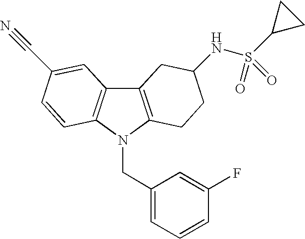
C1(CN2C3=C(C4=C2C=CC(C#N)=C4)CC(NS(C2CC2)(=O)=O)CC3)=CC=CC(F)=C1
